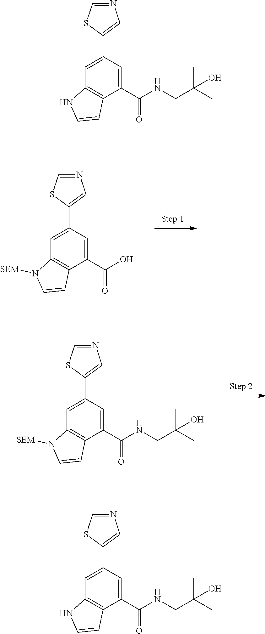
C1=NC=C(C2=CC3=C(C(C(O)=O)=C2)C=CN3[SEM])S1.C1=NC=C(C2=CC3=C(C=CN3[SEM])C(C(NCC(C)(C)O)=O)=C2)S1.S1C=NC=C1C1=CC2=C(C(C(NCC(C)(C)O)=O)=C1)C=CN2.C1=NC=C(C2=CC3=C(C=CN3)C(C(NCC(C)(C)O)=O)=C2)S1
